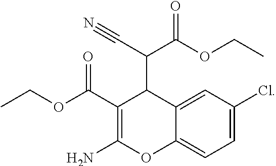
C1=C(Cl)C=C2C(=C1)OC(N)=C(C(OCC)=O)C2C(C#N)C(OCC)=O
